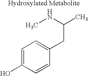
C1=C(O)C=CC(CC(C)NC)=C1
